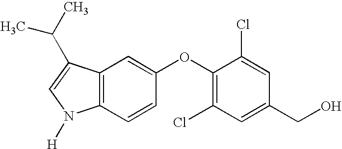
C12=C(C(C(C)C)=CN1[H])C=C(OC1=C(Cl)C=C(CO)C=C1Cl)C=C2
